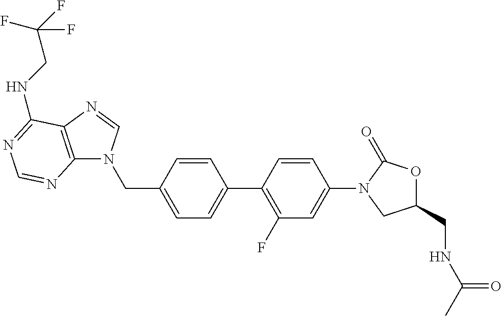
C1(CN2C3=C(N=C2)C(NCC(F)(F)F)=NC=N3)=CC=C(C2=C(F)C=C(N3CC(CNC(C)=O)OC3=O)C=C2)C=C1
